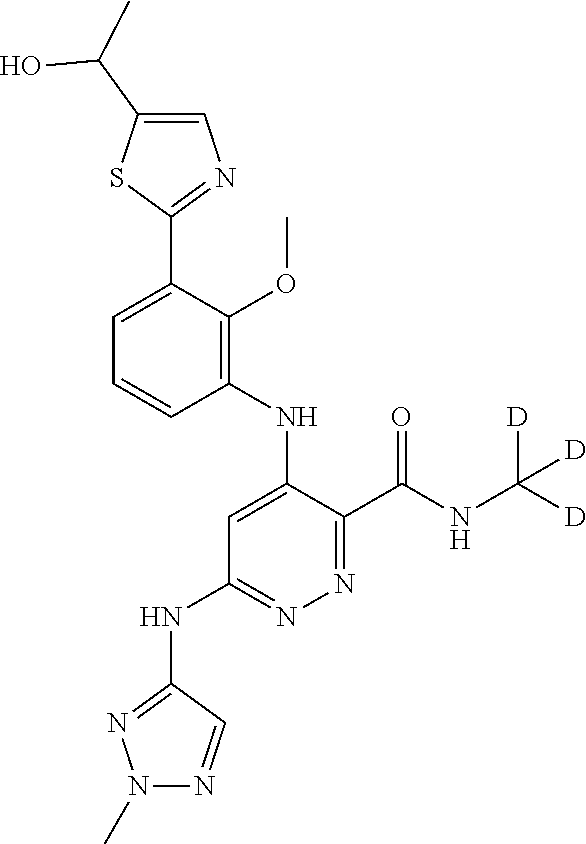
C1=C(C2=NC=C(C(C)O)S2)C(OC)=C(NC2=CC(NC3=NN(C)N=C3)=NN=C2C(NC([D])([D])[D])=O)C=C1
